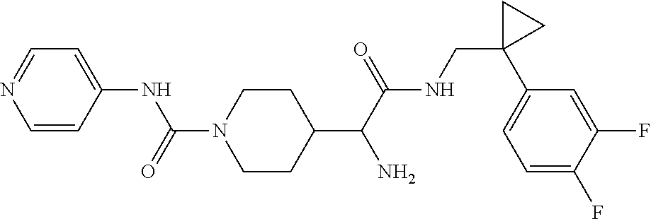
C1(C(C(NCC2(C3=CC=C(F)C(F)=C3)CC2)=O)N)CCN(C(=O)NC2=CC=NC=C2)CC1
